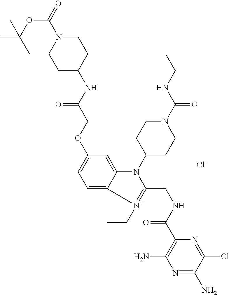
CC(OC(=O)N1CCC(NC(COC2=CC=C3C(=C2)N(C2CCN(C(NCC)=O)CC2)C(CNC(C2=C(N)N=C(N)C(Cl)=N2)=O)=[N+]3CC)=O)CC1)(C)C.[Cl-]
